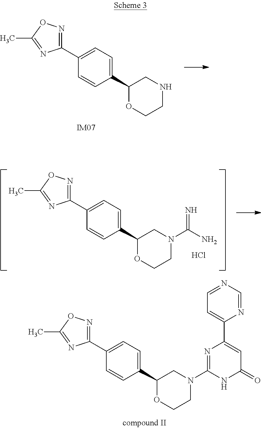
C1(C2=CC=C(C3=NOC(C)=N3)C=C2)OCCN(C2=NC(C3=CC=NC=N3)=CC(=O)N2)C1.C1(C2=CC=C(C3=NOC(C)=N3)C=C2)OCCNC1.[IM07].C1(C2=CC=C(C3=NOC(C)=N3)C=C2)OCCN(C(N)=N)C1.Cl
